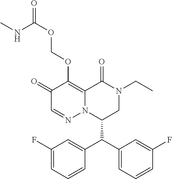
C1(F)=CC=CC(C(C2=CC=CC(F)=C2)C2CN(CC)C(=O)C3=C(OCOC(NC)=O)C(=O)C=NN23)=C1
